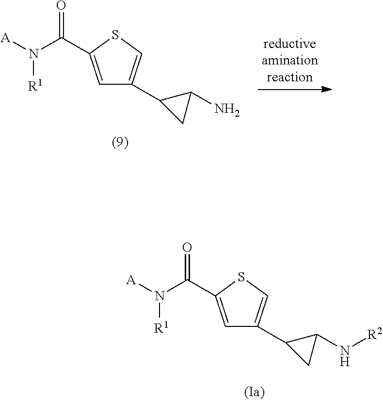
[R2]NC1C(C2=CSC(C(N([A])[R1])=O)=C2)C1.C1=C(C(N([A])[R1])=O)SC=C1C1CC1N
